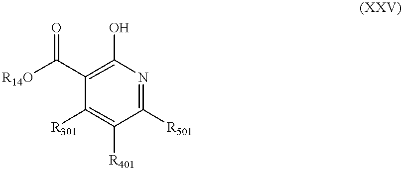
C1([R501])=NC(O)=C(C([R14O])=O)C([R301])=C1[R401]
